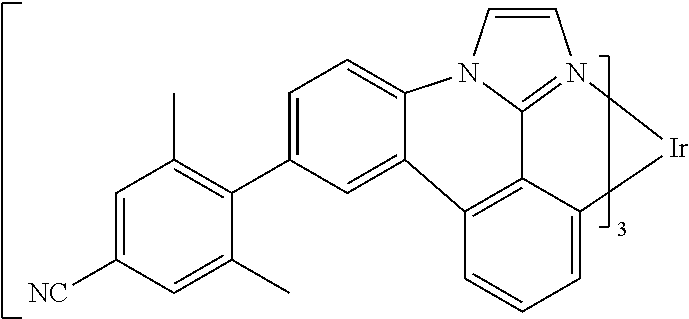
C1=C(C2=C(C)C=C([NC])C=C2C)C=C2C3=C4C5=N(C=CN5C2=C1)[Ir]C4=CC=C3
